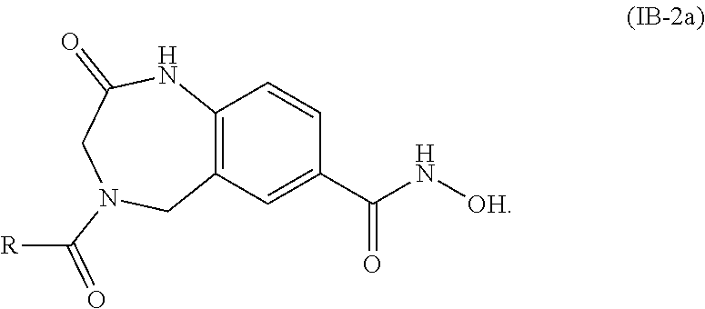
C12=C(C=C(C(N[OH])=O)C=C1)CN(C([R])=O)CC(=O)N2
